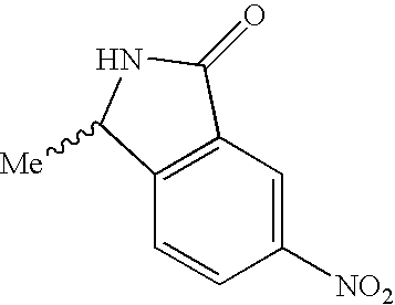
C1([NO2])=CC2=C(C=C1)C([Me])NC2=O
